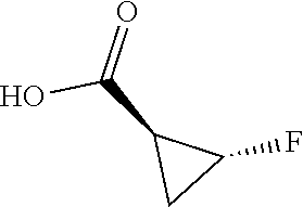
OC(C1CC1F)=O
